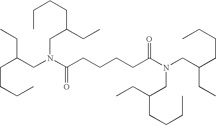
CCC(CN(C(CCCCC(N(CC(CCCC)CC)CC(CC)CCCC)=O)=O)CC(CC)CCCC)CCCC
